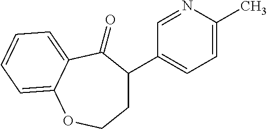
C1C(C2=CC=C(C)N=C2)C(=O)C2=CC=CC=C2OC1
